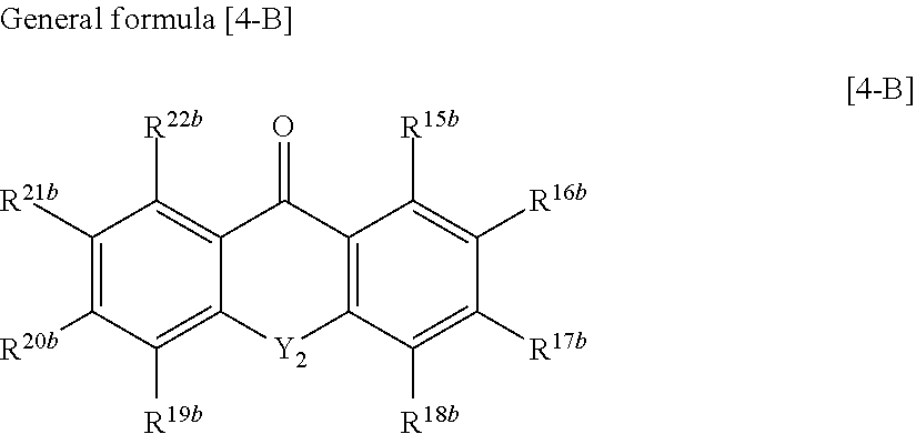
C1([R21b])=C([R20b])C([R19b])=C2C(=C1[R22b])C(=O)C1=C(C([R18b])=C([R17b])C([R16b])=C1[R15b])[Y2]2
